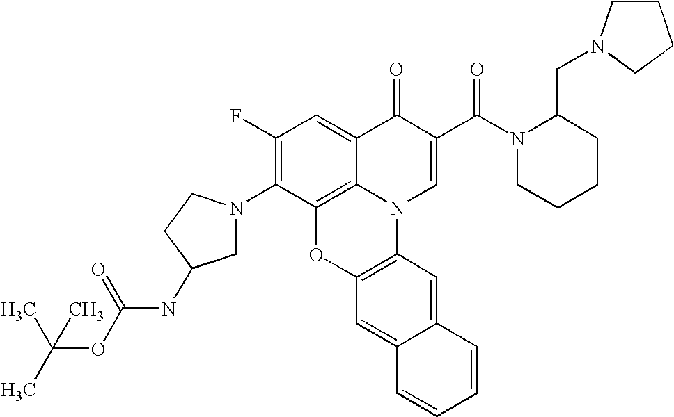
C1(F)=C(N2CC(NC(OC(C)(C)C)=O)CC2)C2=C3C(=C1)C(=O)C(C(N1CCCCC1CN1CCCC1)=O)=CN3C1=C(O2)C=C2C(=C1)C=CC=C2
